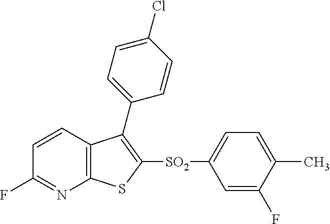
C1=CC2=C(N=C1F)SC([SO2]C1=CC=C(C)C(F)=C1)=C2C1=CC=C(Cl)C=C1
